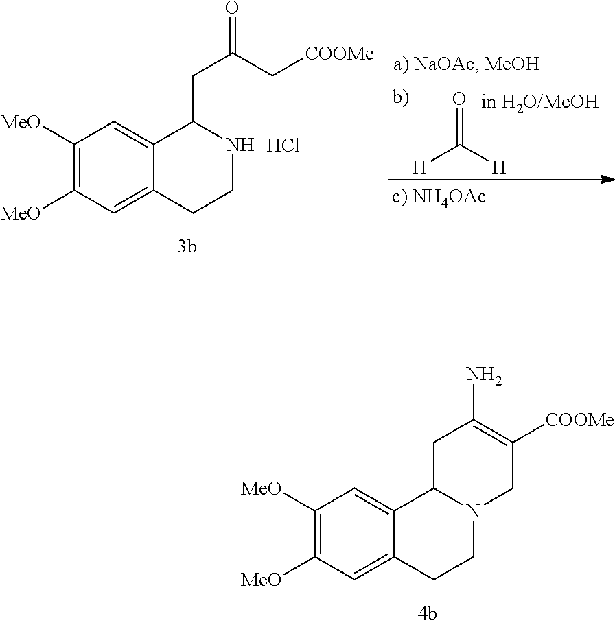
C1([MeO])=C([MeO])C=C2C(=C1)C1N(CC2)CC([COOMe])=C(N)C1.C1([MeO])=C([MeO])C=C2C(=C1)C(CC(C[COOMe])=O)NCC2.Cl.[H]C([H])=O
